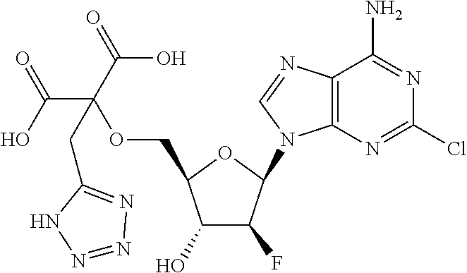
C12=C(N=CN1C1C(F)C(O)C(COC(C(O)=O)(C(=O)O)CC3=NN=NN3)O1)C(N)=NC(Cl)=N2
